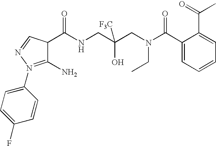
C1(C(NCC(CN(C(C2=CC=CC=C2C(=O)C)=O)CC)(O)[F3C])=O)C(N)=N(C2=CC=C(F)C=C2)N=C1
